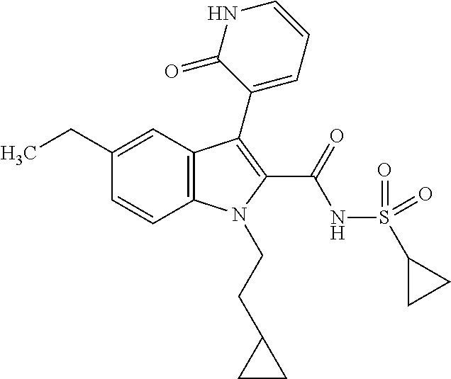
C1(CC)=CC2=C(C=C1)N(CCC1CC1)C(C(=O)NS(C1CC1)(=O)=O)=C2C1=CC=CNC1=O
